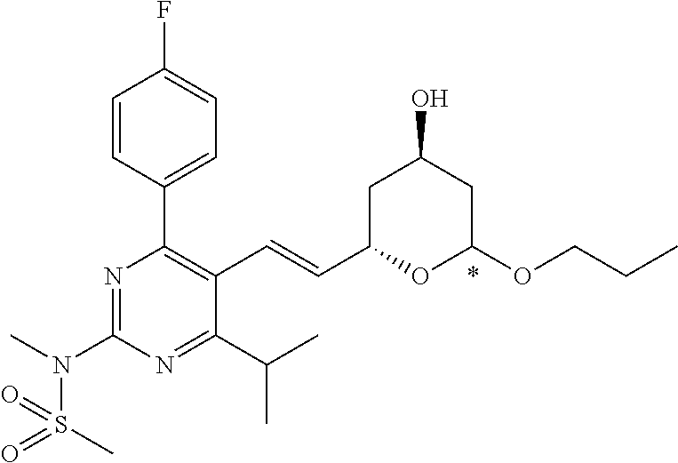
C1=CC(C2=C(C=CC3OC(OCCC)CC(O)C3)C(C(C)C)=NC(N(C)S(C)(=O)=O)=N2)=CC=C1F
